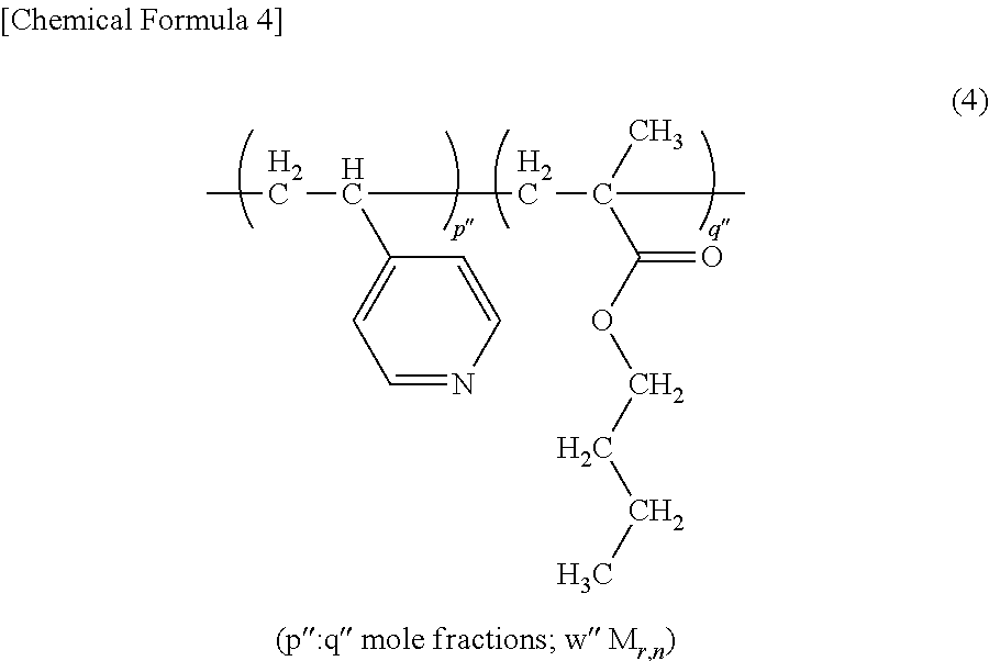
CCC(CC(C)(C)C(=O)OCCCC)C1=CC=NC=C1
